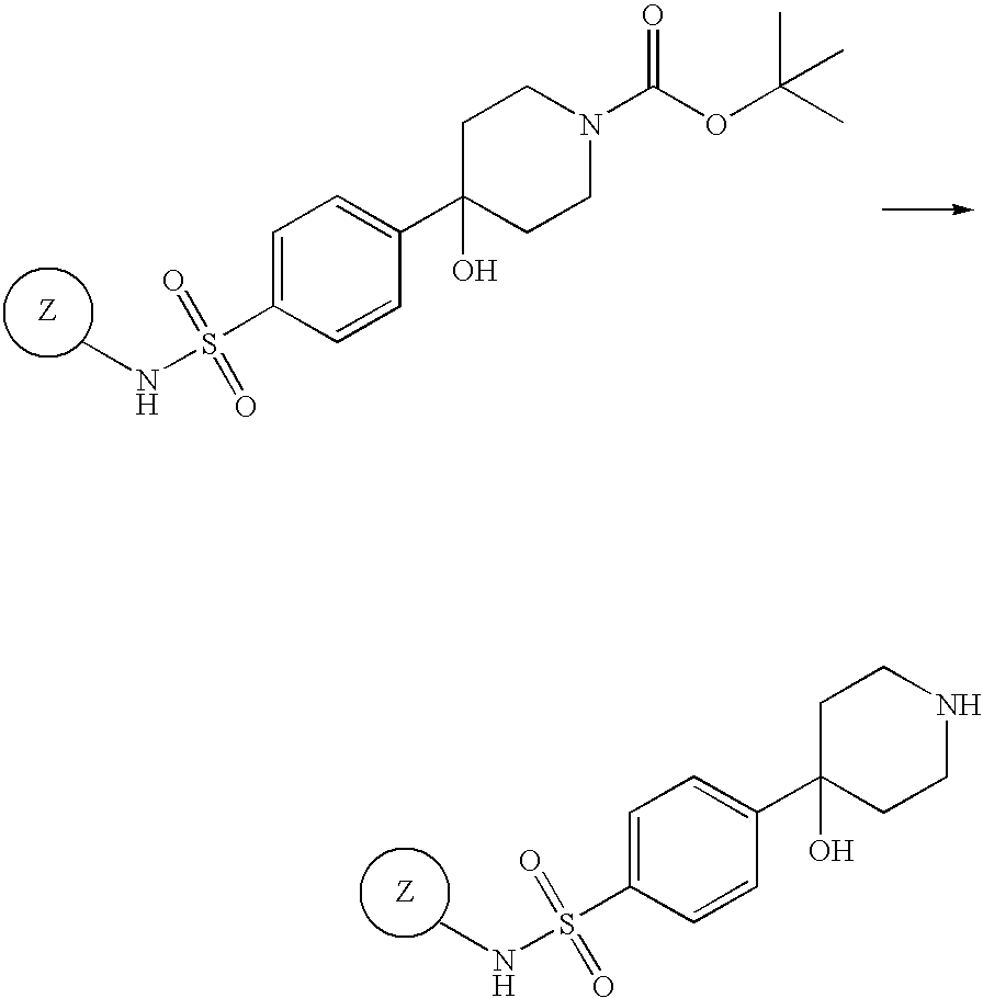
C1=CC(S(NC)(=O)=O)=CC=C1C1(O)CCNCC1.C1=CC(S(NC)(=O)=O)=CC=C1C1(O)CCN(C(OC(C)(C)C)=O)CC1
